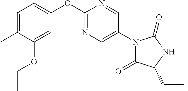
C1=C(C)C(OCC)=CC(OC2=NC=C(N3C(=O)C(CC)NC3=O)C=N2)=C1
